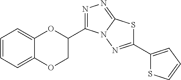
C1=CC=C2C(=C1)OC(C1=NN=C3N1N=C(C1=CC=CS1)S3)CO2
